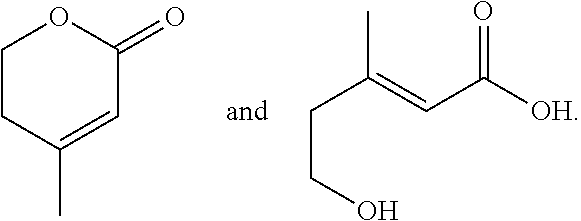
C1CC(C)=CC(=O)O1.C(C(=CC([OH])=O)C)CO
